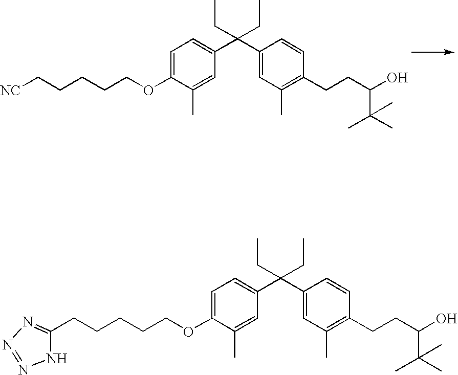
C1=C(OCCCCC[NC])C(C)=CC(C(C2=CC(C)=C(CCC(C(C)(C)C)O)C=C2)(CC)CC)=C1.C1=C(OCCCCCC2=NN=NN2)C(C)=CC(C(C2=CC(C)=C(CCC(C(C)(C)C)O)C=C2)(CC)CC)=C1
